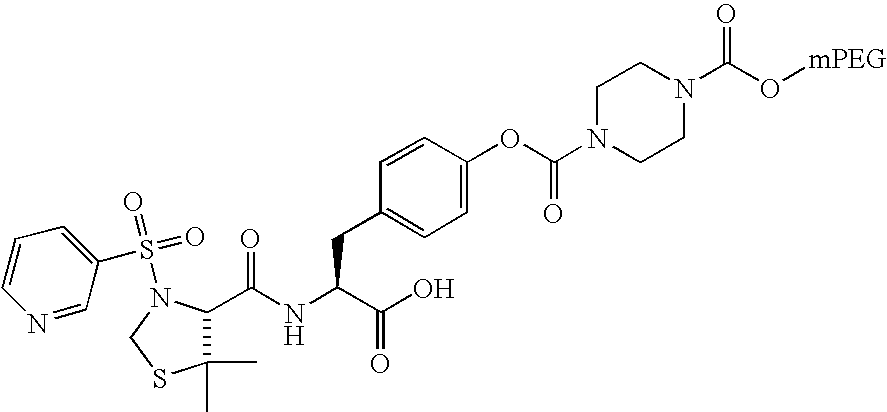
C1(S(=O)(=O)N2C(C(NC(C(O)=O)CC3=CC=C(OC(N4CCN(C(=O)O[mPEG])CC4)=O)C=C3)=O)C(C)(C)SC2)=CC=CN=C1
